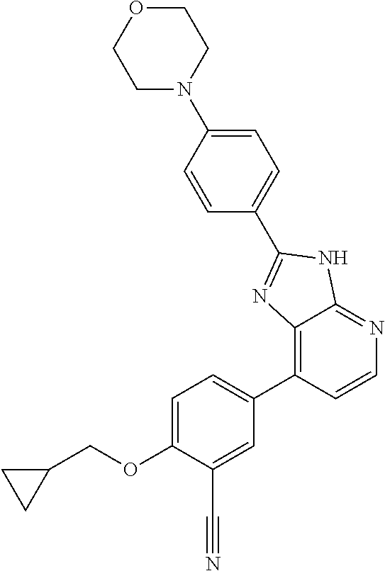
C1(COC2=CC=C(C3=C4C(=NC=C3)NC(C3=CC=C(N5CCOCC5)C=C3)=N4)C=C2C#N)CC1
